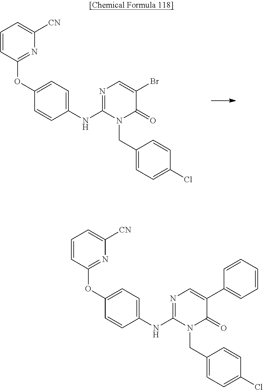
N1=C(NC2=CC=C(OC3=NC([CN])=CC=C3)C=C2)N(CC2=CC=C(Cl)C=C2)C(=O)C(Br)=C1.N1=C(NC2=CC=C(OC3=NC([CN])=CC=C3)C=C2)N(CC2=CC=C(Cl)C=C2)C(=O)C(C2=CC=CC=C2)=C1
